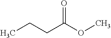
CCCC(OC)=O
